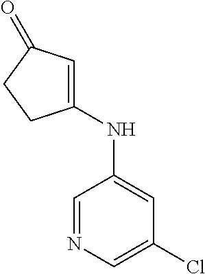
C1=NC=C(Cl)C=C1NC1=CC(=O)CC1
